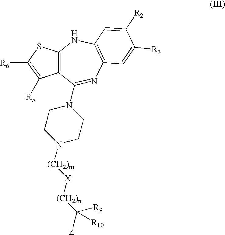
C12=C(SC([R6])=C1[R5])NC1=C(N=C2N2CCN([(CH2)m][X][(CH2)n]C([Z])([R9])[R10])CC2)C=C([R3])C([R2])=C1
